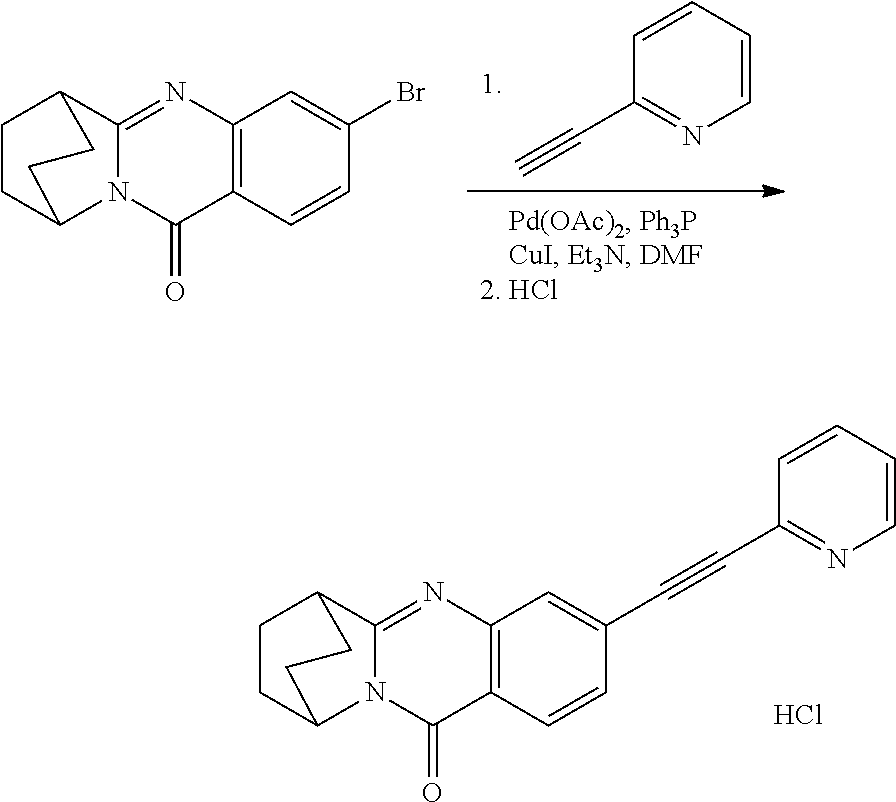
C1(C#C)=NC=CC=C1.C12=C(N=C3N(C1=O)C1CCC3CC1)C=C(Br)C=C2.Cl.C12=C(N=C3N(C1=O)C1CCC3CC1)C=C(C#CC1=NC=CC=C1)C=C2
